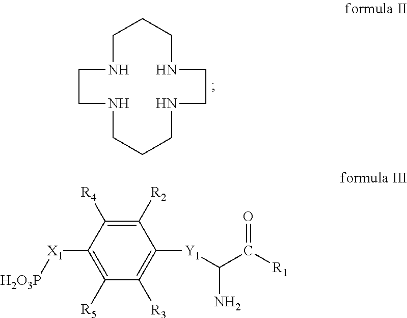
C1CCNCCNCCCNCCN1.C1([R2])=C([R4])C([X1][H2O3P])=C([R5])C([R3])=C1[Y1]C(C([R1])=O)N
